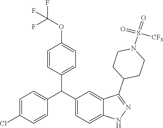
C1=C(Cl)C=CC(C(C2=CC=C3C(=C2)C(C2CCN(S(=O)(=O)[CF3])CC2)=NN3)C2=CC=C(OC(F)(F)F)C=C2)=C1
